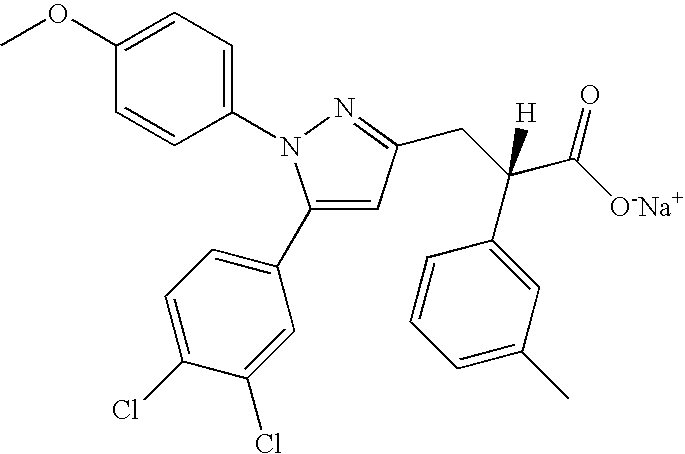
C1(N2C(C3=CC=C(Cl)C(Cl)=C3)=CC(CC(C([O-Na+])=O)(C3=CC(C)=CC=C3)[H])=N2)=CC=C(OC)C=C1
